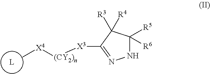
[L].C1([R5])([R6])NN=C([X3][(CY2)n][X4]C)C1([R3])[R4]
